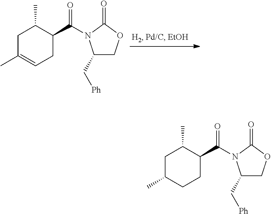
C1C(C)=CCC(C(=O)N2C(C[Ph])COC2=O)C1C.C1C(C)CCC(C(=O)N2C(C[Ph])COC2=O)C1C
